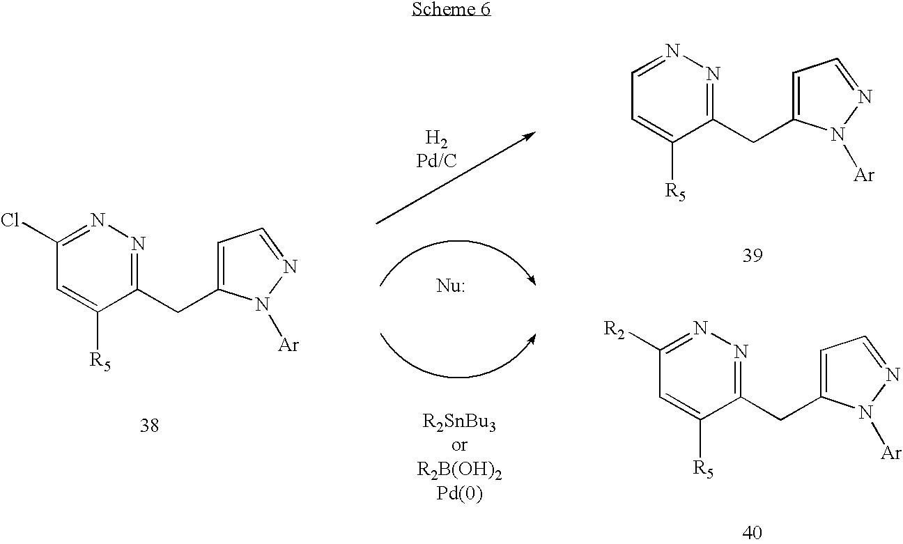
C1(CC2=CC=NN2[Ar])=NN=C(Cl)C=C1[R5].C1(CC2=CC=NN2[Ar])=NN=C([R2])C=C1[R5].C1(CC2=CC=NN2[Ar])=NN=CC=C1[R5]
